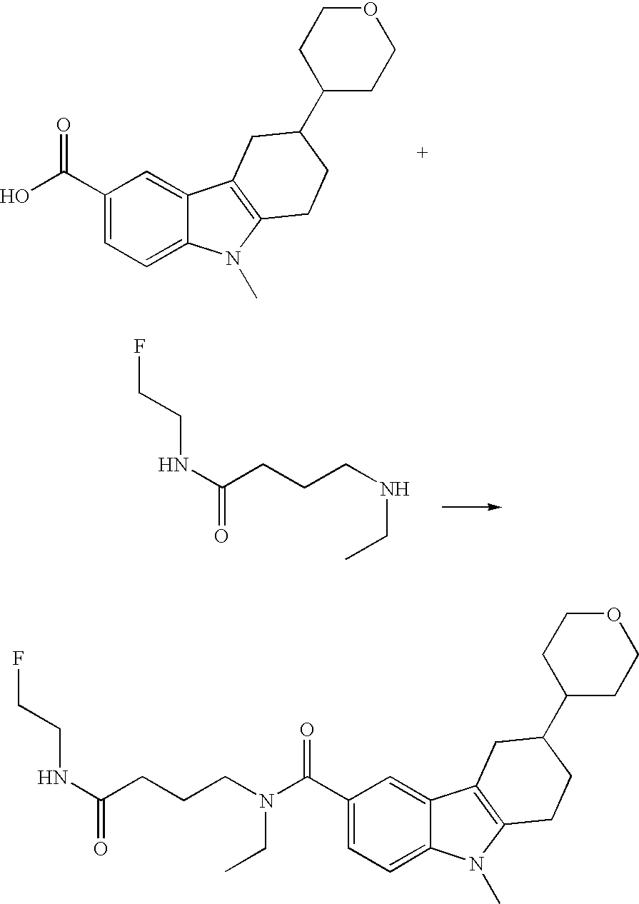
C1(C(O)=O)=CC=C2C(=C1)C1=C(N2C)CCC(C2CCOCC2)C1.C(CNCC)CC(NCCF)=O.C1(C(N(CC)CCCC(NCCF)=O)=O)=CC=C2C(=C1)C1=C(N2C)CCC(C2CCOCC2)C1
